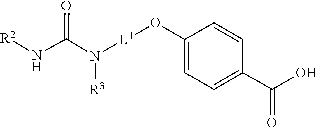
C1(O[L1]N([R3])C(N[R2])=O)=CC=C(C(O)=O)C=C1
